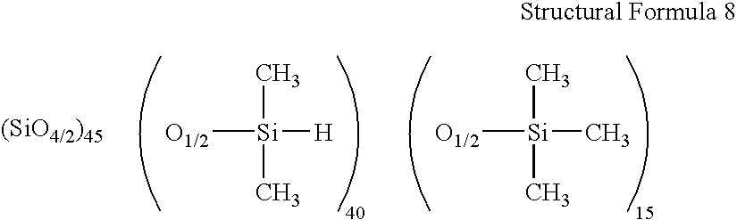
[O1/2][Si]([H])(C)C.[O1/2][Si](C)(C)C
